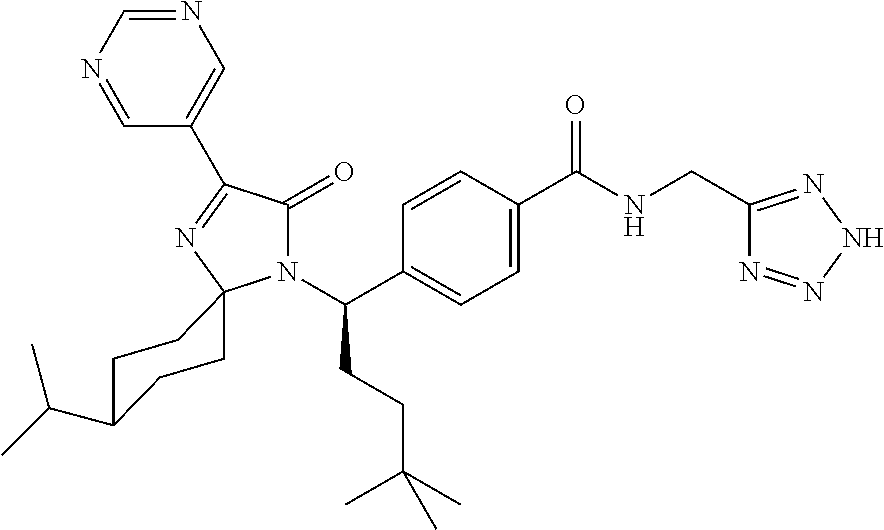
N1=CN=CC(C2=NC3(N(C(C4=CC=C(C(NCC5=NNN=N5)=O)C=C4)CCC(C)(C)C)C2=O)CCC(C(C)C)CC3)=C1
